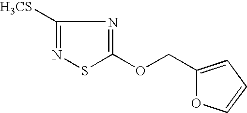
[H3CS]C1=NSC(OCC2=CC=CO2)=N1
